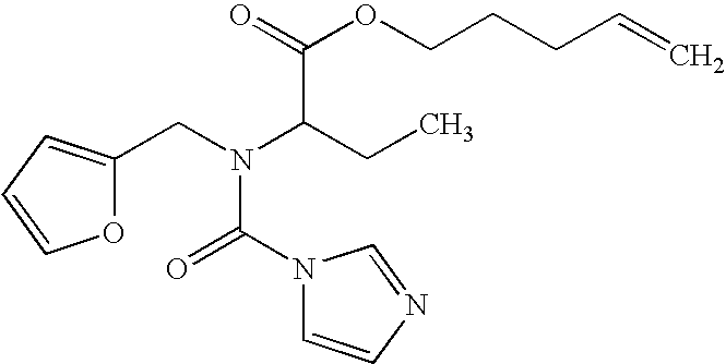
C1(CN(C(=O)N2C=CN=C2)C(CC)C(=O)OCCCC=C)=CC=CO1
